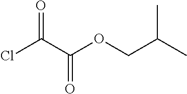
ClC(C(OCC(C)C)=O)=O
